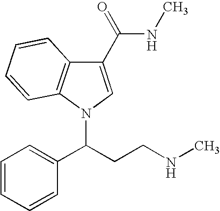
C1=CC=CC(C(CCNC)N2C3=C(C(C(NC)=O)=C2)C=CC=C3)=C1
